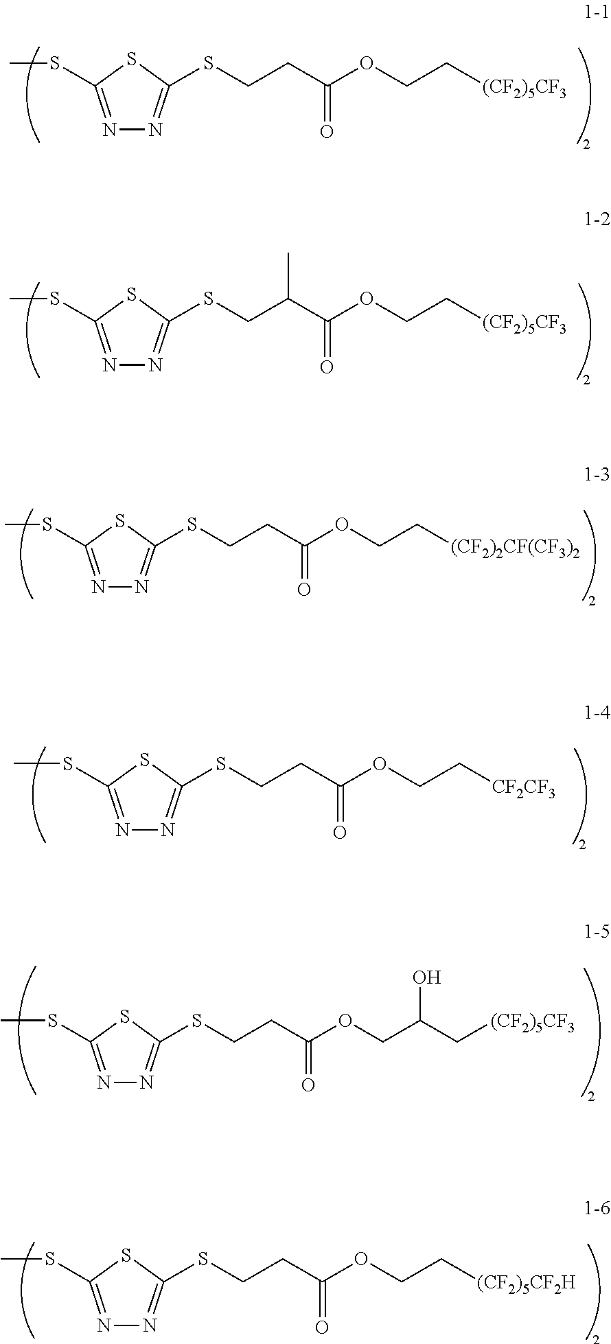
N1=C(SC)SC(SCCC(OCC[(CF2)5CF3])=O)=N1.N1=C(SC)SC(SCC(C(OCC[(CF2)5CF3])=O)C)=N1.N1=C(SC)SC(SCCC(OCC[(CF2)2CF(CF3)2])=O)=N1.N1=C(SC)SC(SCCC(OCC[CF2CF3])=O)=N1.N1=C(SC)SC(SCCC(OCC(C[(CF2)5CF3])O)=O)=N1.N1=C(SC)SC(SCCC(OCC[(CF2)5CF2H])=O)=N1
